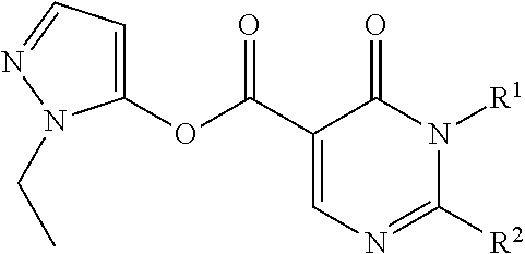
O(C1=CC=NN1CC)C(C1=CN=C([R2])N([R1])C1=O)=O
